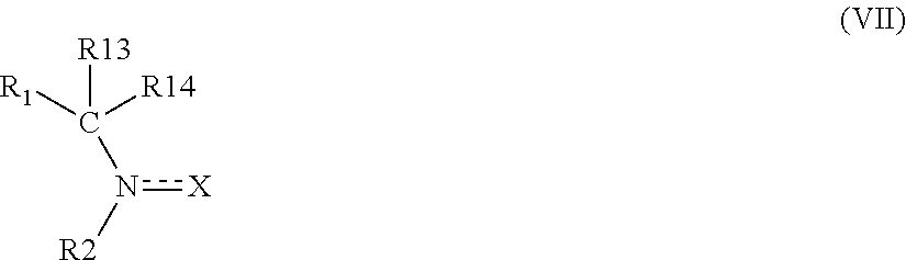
[R13]C([R1])([R14])n([R2])[X]
